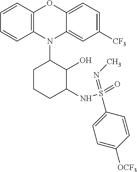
N1(C2CCCC(NS(=O)(=NC)C3=CC=C([OCF3])C=C3)C2O)C2=C(C=CC=C2)OC2=CC=C([CF3])C=C12
